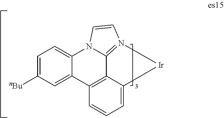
C1=C([nBu])C=C2C(=C1)N1C3=N(C=C1)[Ir]C1=CC=CC2=C31
